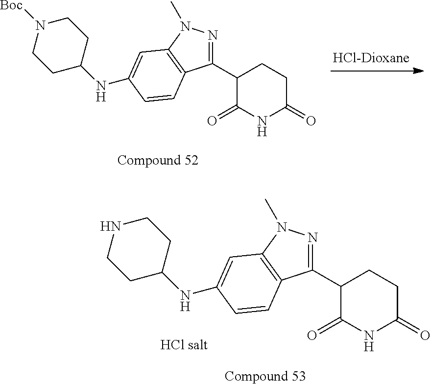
C1(C2C(=O)NC(=O)CC2)=NN(C)C2=C1C=CC(NC1CCN([Boc])CC1)=C2.C1(C2C(=O)NC(=O)CC2)=NN(C)C2=C1C=CC(NC1CCNCC1)=C2
